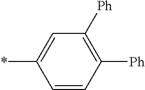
C1(*)=CC([Ph])=C([Ph])C=C1
